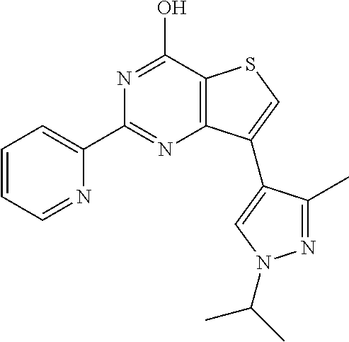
N1=C(O)C2=C(N=C1C1=CC=CC=N1)C(C1=CN(C(C)C)N=C1C)=CS2
